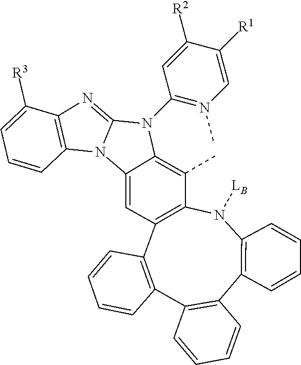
[LB]N1C2=C(C3=C(C4=C(C5=C1C(C)=C1C(=C5)N5C(=NC6=C5C=CC=C6[R3])N1C1=N(C)C=C([R1])C([R2])=C1)C=CC=C4)C=CC=C3)C=CC=C2
